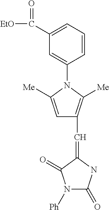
C1(C([EtO])=O)=CC=CC(N2C([Me])=CC(C=C3NC(=O)N([Ph])C3=O)=C2[Me])=C1
